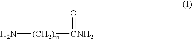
N[(CH2)m][CNH2]=O
